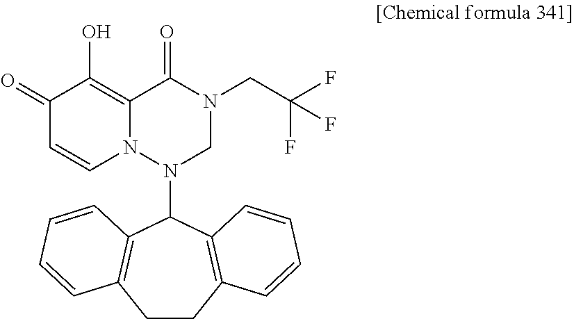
C1CC2=C(C(N3CN(CC(F)(F)F)C(=O)C4=C(O)C(=O)C=CN34)C3=C1C=CC=C3)C=CC=C2
